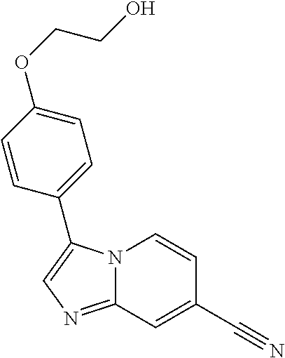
C1(C#N)=CC2=NC=C(C3=CC=C(OCCO)C=C3)N2C=C1
